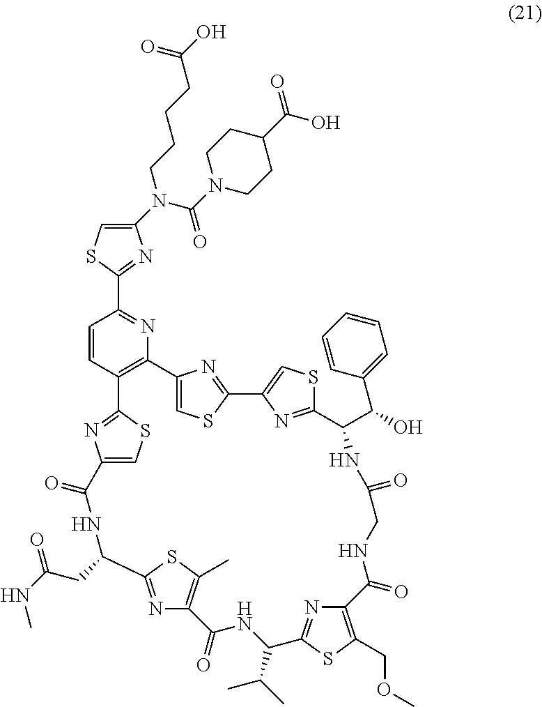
C12=CSC(=N1)C1=CSC(=N1)C(C(O)C1=CC=CC=C1)NC(=O)CNC(=O)C1=C(COC)SC(=N1)C(C(C)C)NC(=O)C1=C(C)SC(=N1)C(CC(NC)=O)NC(=O)C1=CSC(=N1)C1=C2N=C(C2=NC(N(C(N3CCC(C(O)=O)CC3)=O)CCCCC(O)=O)=CS2)C=C1
